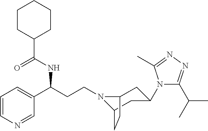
N1(CCC(C2=CC=CN=C2)NC(C2CCCCC2)=O)C2CC(N3C(C(C)C)=NN=C3C)CC1CC2
